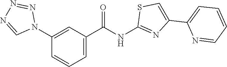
C1=C(N2N=NN=C2)C=CC=C1C(NC1=NC(C2=CC=CC=N2)=CS1)=O
